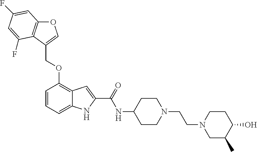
O1C2=C(C(COC3=C4C(=CC=C3)NC(C(=O)NC3CCN(CCN5CC(C)C(O)CC5)CC3)=C4)=C1)C(F)=CC(F)=C2
